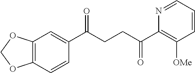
C1(C(CCC(C2=C([OMe])C=CC=N2)=O)=O)=CC2=C(C=C1)OCO2
